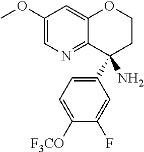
C1(OC)=CN=C2C(=C1)OCCC2(C1=CC=C([F3CO])C(F)=C1)N
